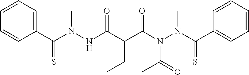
C1(C(N(NC(C(C(N(N(C(C2=CC=CC=C2)=S)C)C(=O)C)=O)CC)=O)C)=S)=CC=CC=C1
